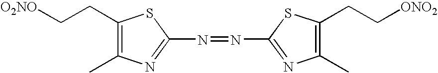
N(C1=NC(C)=C(CC[ONO2])S1)=NC1=NC(C)=C(CC[O2NO])S1
